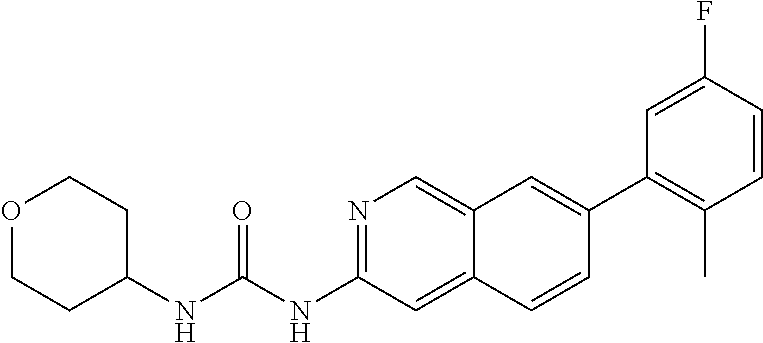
C1(C2=CC3=CN=C(NC(=O)NC4CCOCC4)C=C3C=C2)=C(C)C=CC(F)=C1
